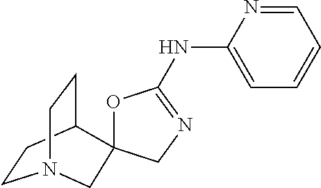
C1CC2CCN1CC21OC(NC2=CC=CC=N2)=NC1
